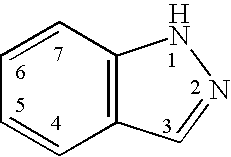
C1=CC=CC2=C1NN=C2
